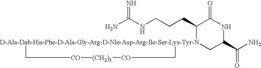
NC(NCCCC1[D-Ala-Dab-His-Phe-D-Ala-Gly-Arg-D-Nle-Asp-Arg-Ile-Ser-Lys-Tyr-N]2(CC(C(N)=O)NC1=O)C[CO][(CH2)3][CO]C2)=N
